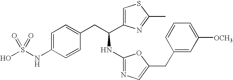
OS(NC1=CC=C(CC(NC2=NC=C(CC3=CC([OCH3])=CC=C3)O2)C2=CSC(C)=N2)C=C1)(=O)=O
